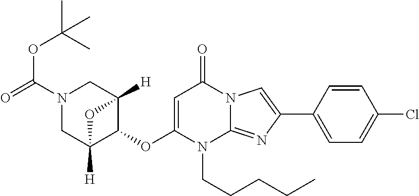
C1(OC2C3([H])CN(C(OC(C)(C)C)=O)CC2([H])O3)=CC(=O)N2C(=NC(C3=CC=C(Cl)C=C3)=C2)N1CCCCC
